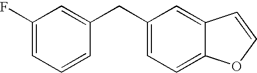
C1(F)=CC=CC(CC2=CC=C3C(=C2)C=CO3)=C1
